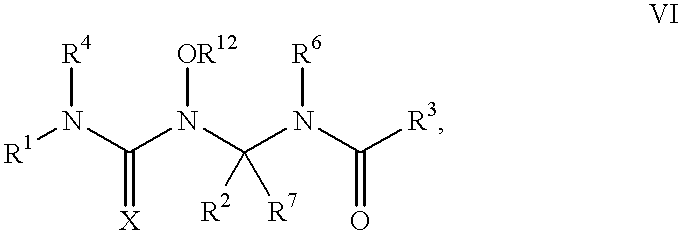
[R1]N(C(N(C(N(C([R3])=O)[R6])([R2])[R7])[OR12])=[X])[R4]
